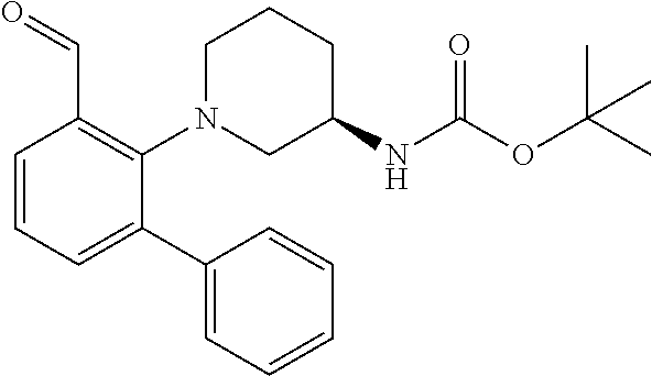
O=CC1=C(N2CC(NC(OC(C)(C)C)=O)CCC2)C(C2=CC=CC=C2)=CC=C1
